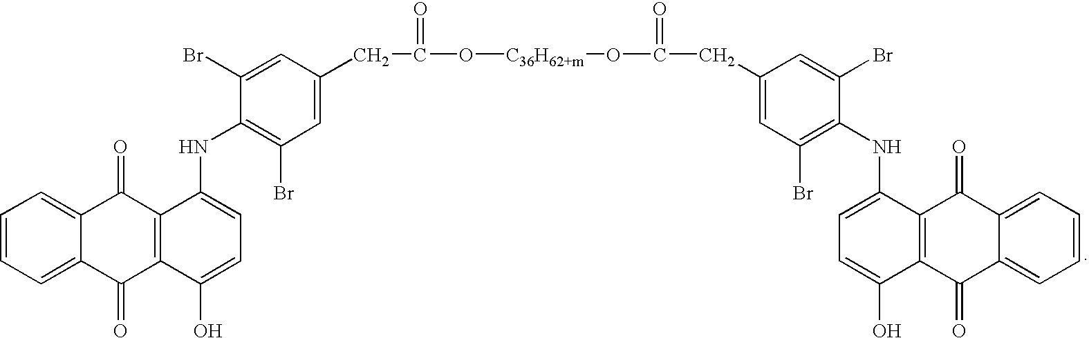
C1=CC=C2C(=C1)C(=O)C1=C(C2=O)C(O)=CC=C1NC1=C(Br)C=C(CC(O[C36H62+m]OC(CC2=CC(Br)=C(NC3=CC=C(O)C4=C3C(=O)C3=CC=CC=C3C4=O)C(Br)=C2)=O)=O)C=C1Br
